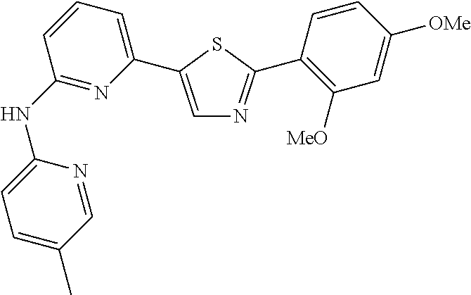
C1(NC2=NC(C3=CN=C(C4=C([MeO])C=C([OMe])C=C4)S3)=CC=C2)=CC=C(C)C=N1
